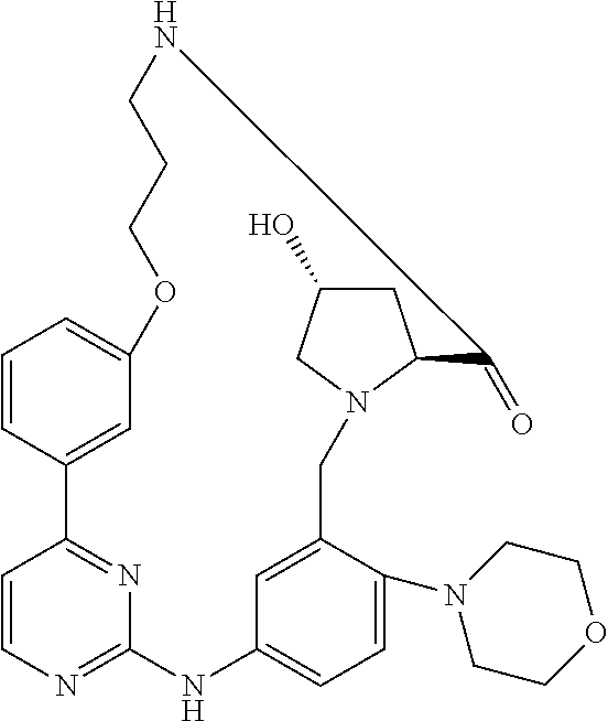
C1=CC2=CC(=C1)OCCCNC(=O)C1CC(O)CN1CC1=CC(=CC=C1N1CCOCC1)NC1=NC=CC2=N1
